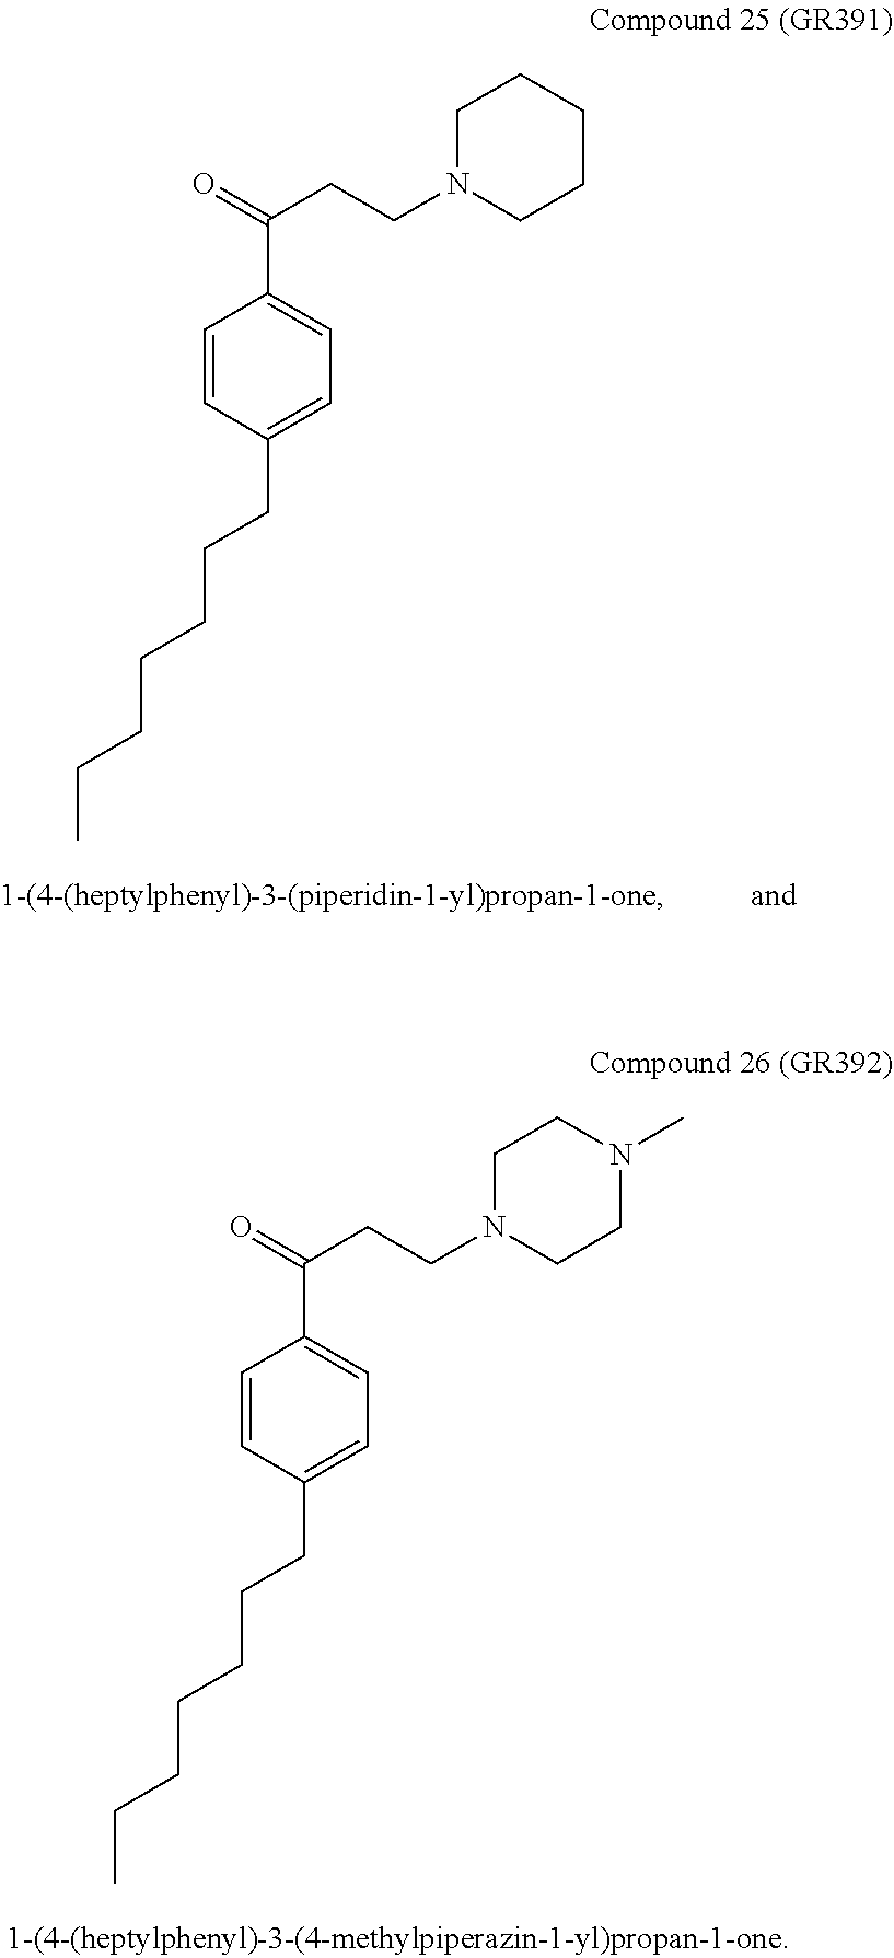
C1=CC(CCCCCCC)=CC=C1C(=O)CCN1CCCCC1.C1=CC(CCCCCCC)=CC=C1C(=O)CCN1CCN(C)CC1
